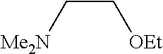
[OEt]CC[Me2N]
